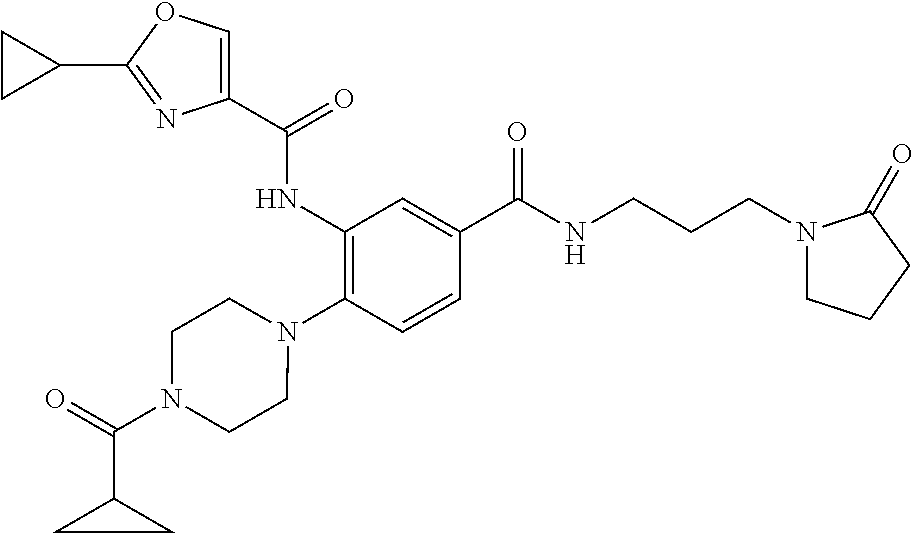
C1(NC(=O)C2=COC(C3CC3)=N2)=C(N2CCN(C(=O)C3CC3)CC2)C=CC(C(=O)NCCCN2CCCC2=O)=C1
